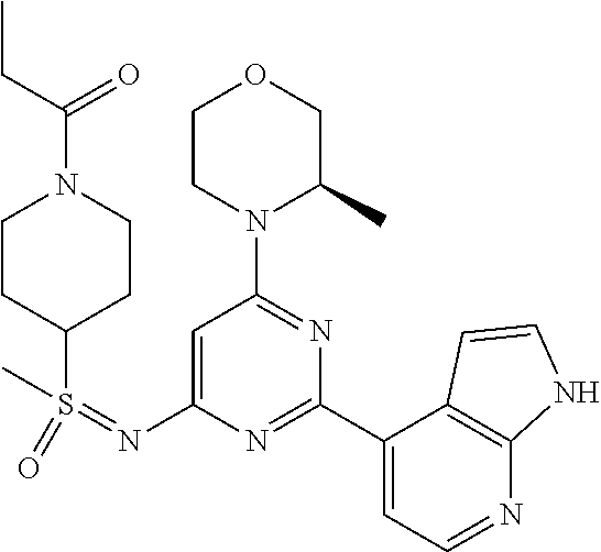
O1CCN(C2=NC(C3=CC=NC4=C3C=CN4)=NC(N=S(=O)(C)C3CCN(C(=O)CC)CC3)=C2)C(C)C1
